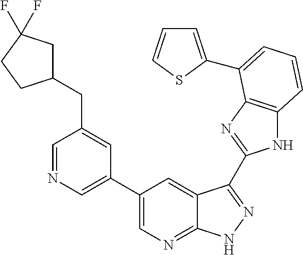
C1(C2=CN=C3C(=C2)C(C2=NC4=C(N2)C=CC=C4C2=CC=CS2)=NN3)=CN=CC(CC2CC(F)(F)CC2)=C1
